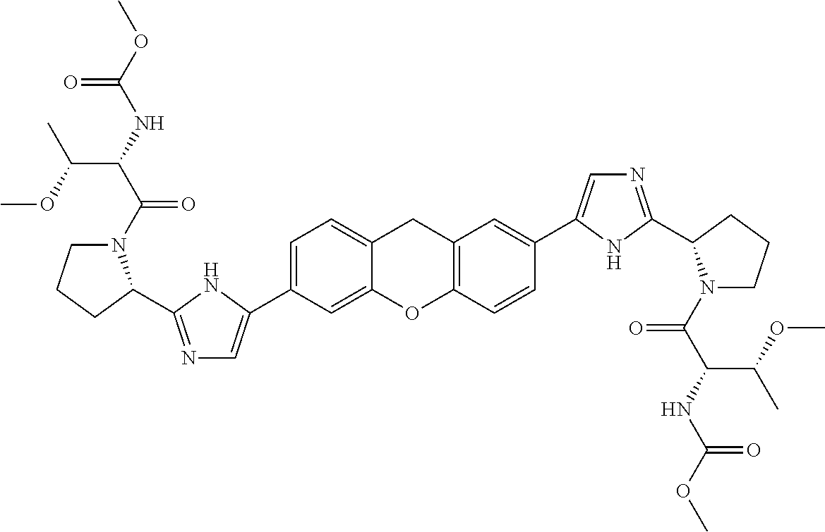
C1=C(C2=CN=C(C3N(C(C(NC(OC)=O)C(C)OC)=O)CCC3)N2)C=C2C(=C1)CC1=C(O2)C=CC(C2=CN=C(C3N(C(C(NC(OC)=O)C(OC)C)=O)CCC3)N2)=C1
